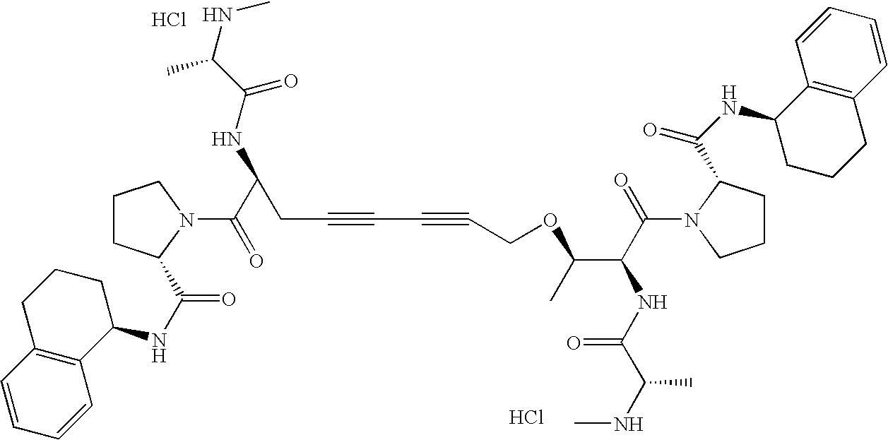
C1(NC(=O)C2CCCN2C(C(NC(C(NC)C)=O)CC#CC#CCOC(C(C(=O)N2CCCC2C(NC2CCCC3=C2C=CC=C3)=O)NC(C(NC)C)=O)C)=O)CCCC2=C1C=CC=C2.Cl.Cl
